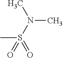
N(C)(S(=O)(C)=O)C
